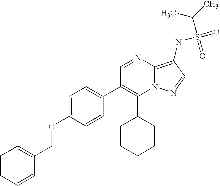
C1(C2CCCCC2)=C(C2=CC=C(OCC3=CC=CC=C3)C=C2)C=NC2=C(NS(=O)(=O)C(C)C)C=NN12
